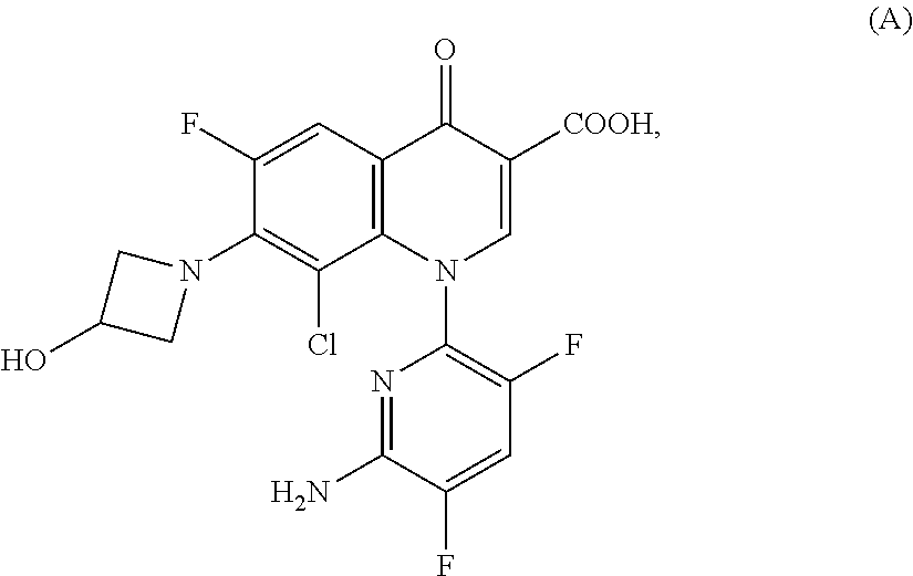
C12=C(N(C3=C(F)C=C(F)C(N)=N3)C=C([COOH])C1=O)C(Cl)=C(N1CC(O)C1)C(F)=C2
